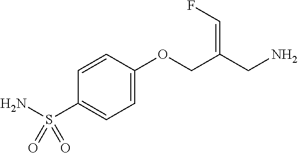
C1=CC(OCC(CN)=CF)=CC=C1S(N)(=O)=O
